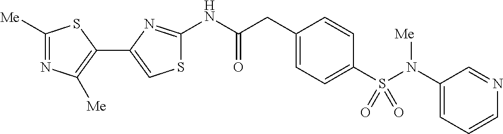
C1([Me])=NC([Me])=C(C2=CSC(NC(CC3=CC=C(S(N(C4=CC=CN=C4)[Me])(=O)=O)C=C3)=O)=N2)S1
